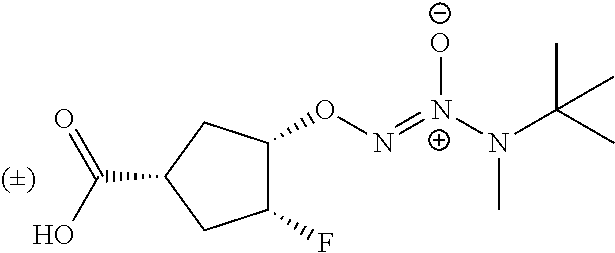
C1(F)C(ON=[N+](N(C(C)(C)C)C)[O-])CC(C(O)=O)C1
